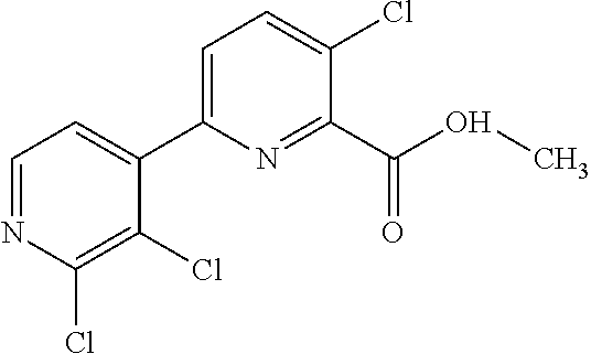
C1=C(C2=CC=NC(Cl)=C2Cl)N=C(C(=O)OC)C(Cl)=C1
